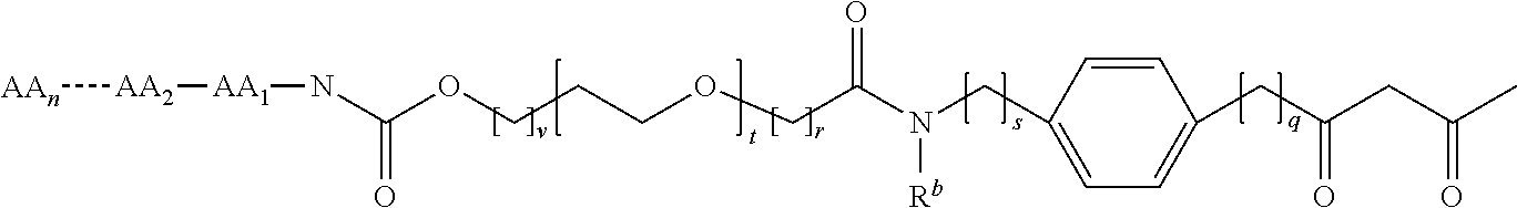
C(OCCCOCC(N(CC1=CC=C(CC(CC(=O)C)=O)C=C1)[Rb])=O)(N[AA1][AA2][AAn])=O
